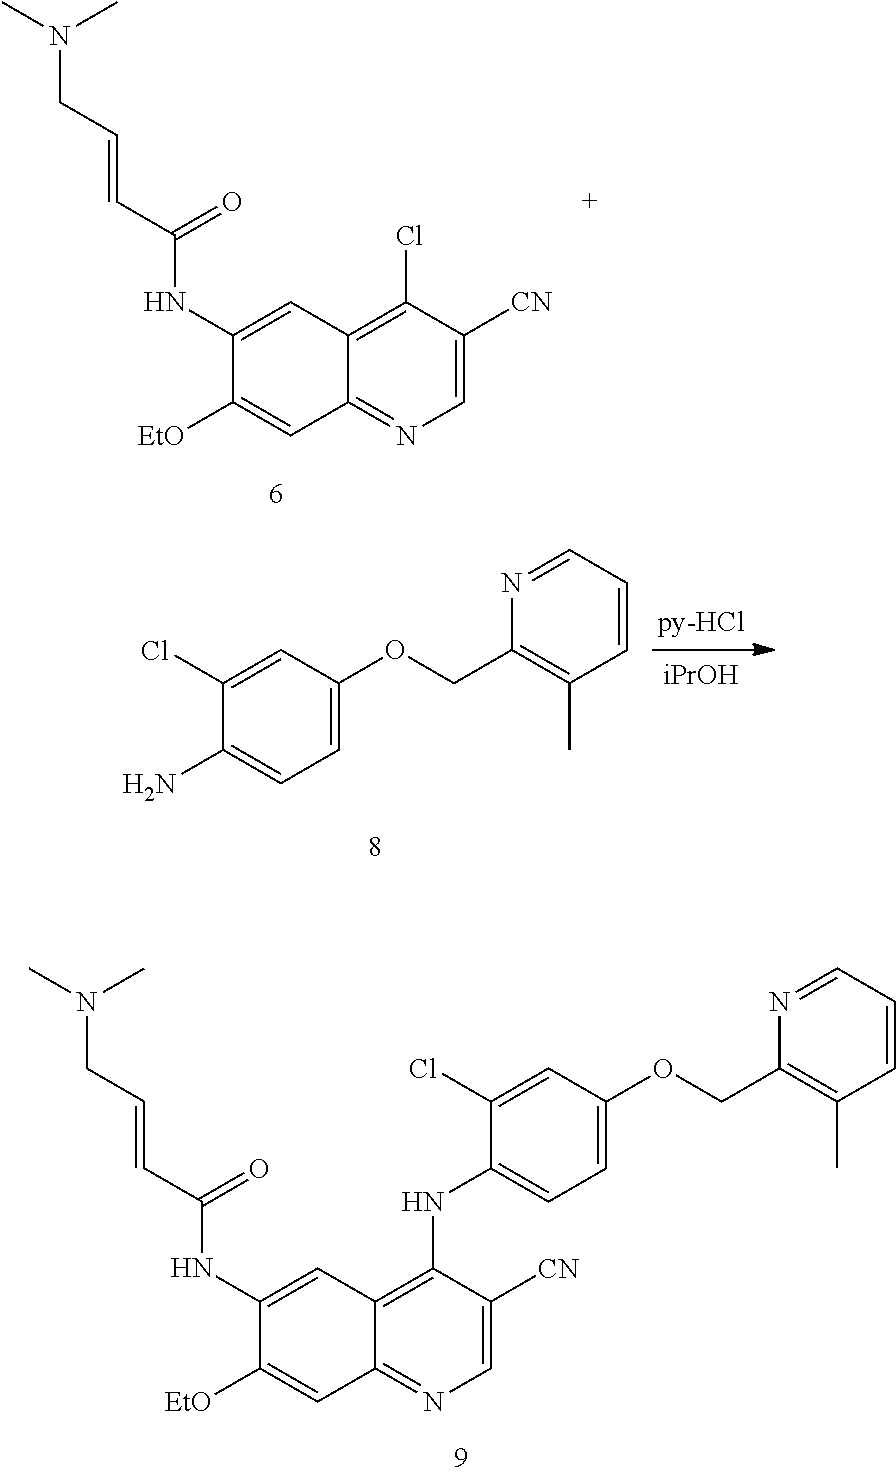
C(=CC(=O)NC1=CC2=C(Cl)C([CN])=CN=C2C=C1[EtO])CN(C)C.C1=C(OCC2=C(C)C=CC=N2)C=C(Cl)C(N)=C1.[iPrOH].C1=C(OCC2=C(C)C=CC=N2)C=C(Cl)C(NC2=C3C(=NC=C2[CN])C=C([EtO])C(NC(C=CCN(C)C)=O)=C3)=C1
